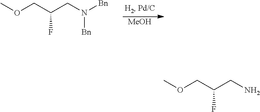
O(CC(CN([Bn])[Bn])F)C.[MeOH].O(CC(CN)F)C
